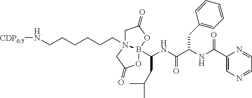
O1B2(C(NC(C(NC(C3=CN=CC=N3)=O)CC3=CC=CC=C3)=O)CC(C)C)-N(CCCCCCN[CDP0.5])(CC1=O)CC(=O)O2
